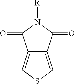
C12=CSC=C1C(=O)N([R])C2=O
